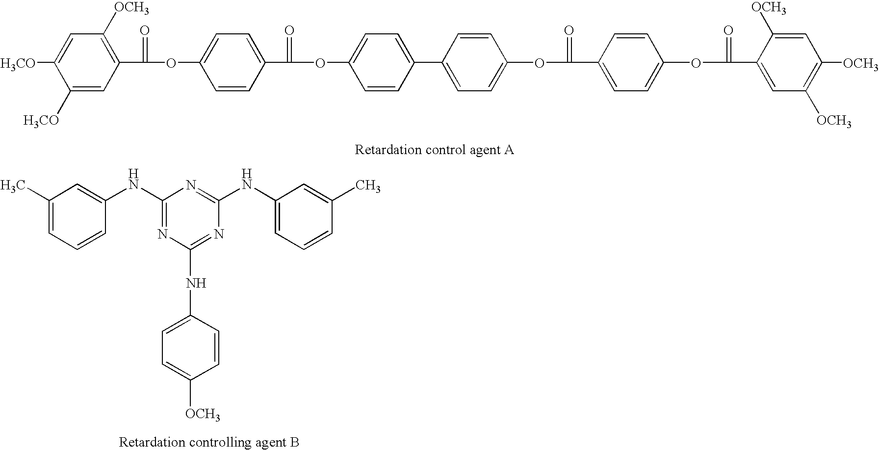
C1([H3CO])=CC(C(=O)OC2=CC=C(C(OC3=CC=C(C4=CC=C(OC(C5=CC=C(OC(C6=CC([OCH3])=C([OCH3])C=C6[OCH3])=O)C=C5)=O)C=C4)C=C3)=O)C=C2)=C([OCH3])C=C1[H3CO].[Retardation control agent A].C1(C)=CC=CC(NC2=NC(NC3=CC=C([OCH3])C=C3)=NC(NC3=CC=CC(C)=C3)=N2)=C1.[Retardation controlling agent B]
